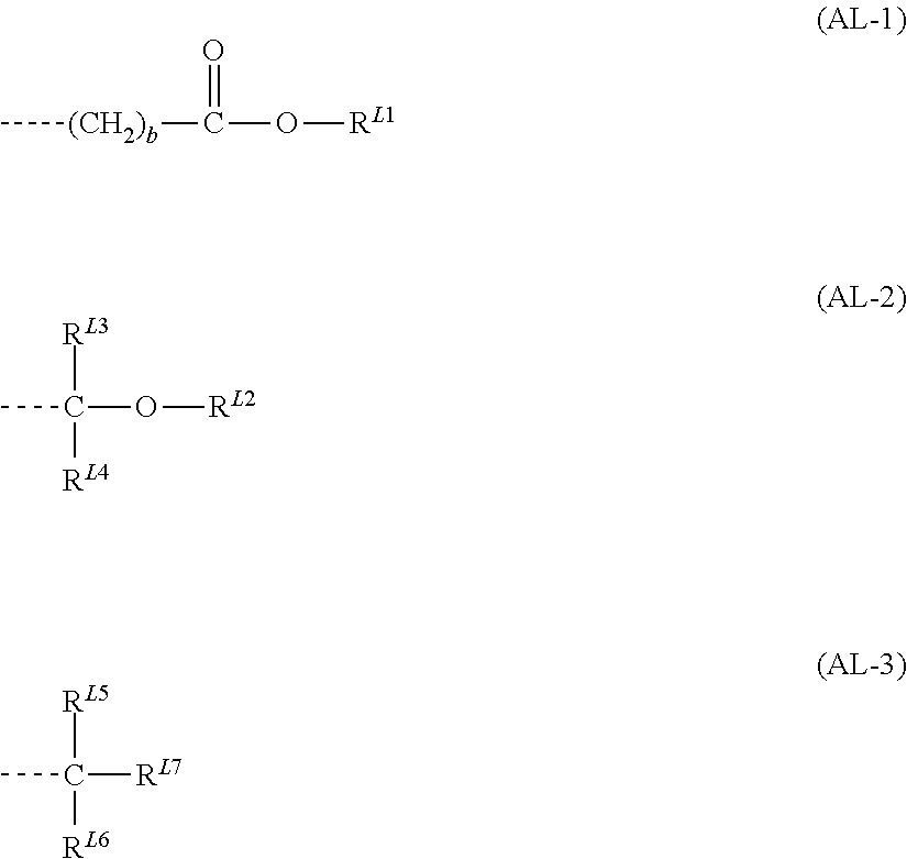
C[(CH2)b]C(O[RL1])=O.CC(O[RL2])([RL4])[RL3].CC([RL7])([RL6])[RL5]
